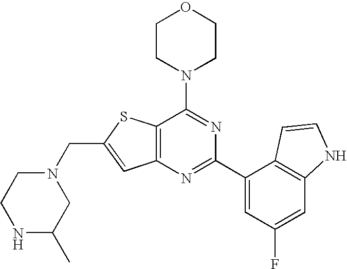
C12=C(N=C(C3=CC(F)=CC4=C3C=CN4)N=C1N1CCOCC1)C=C(CN1CCNC(C)C1)S2
